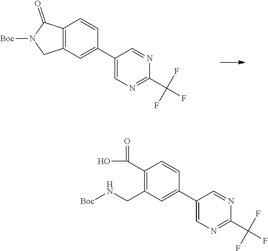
C12=C(C=C(C3=CN=C(C(F)(F)F)N=C3)C=C1)CN([Boc])C2=O.C1(C(O)=O)=C(CN[Boc])C=C(C2=CN=C(C(F)(F)F)N=C2)C=C1
